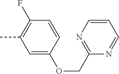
C1=C(OCC2=NC=CC=N2)C=CC(F)=C1C
